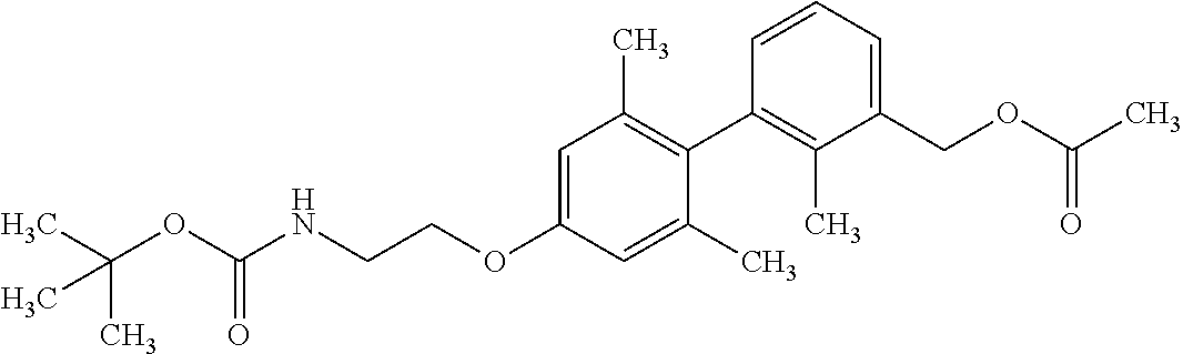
C1=C(OCCNC(OC(C)(C)C)=O)C=C(C)C(C2=C(C)C(COC(C)=O)=CC=C2)=C1C
